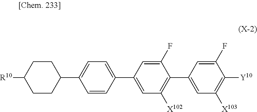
C1([R10])CCC(C2=CC=C(C3=CC([X102])=C(C4=CC([X103])=C([Y10])C(F)=C4)C(F)=C3)C=C2)CC1
